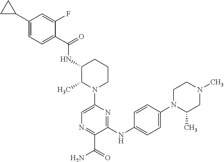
C1CN(C2=CN=C(C(=O)N)C(NC3=CC=C(N4C(C)CN(C)CC4)C=C3)=N2)C(C)C(NC(C2=CC=C(C3CC3)C=C2F)=O)C1
